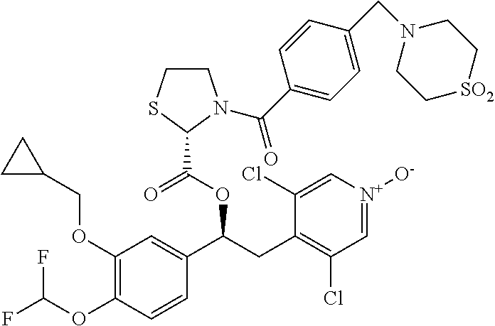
C1(OCC2CC2)=C(OC(F)F)C=CC(C(CC2=C(Cl)C=[N+]([O-])C=C2Cl)OC(C2N(C(C3=CC=C(CN4CC[SO2]CC4)C=C3)=O)CCS2)=O)=C1
